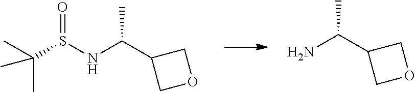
N(C(C1COC1)C)S(C(C)(C)C)=O.NC(C1COC1)C
